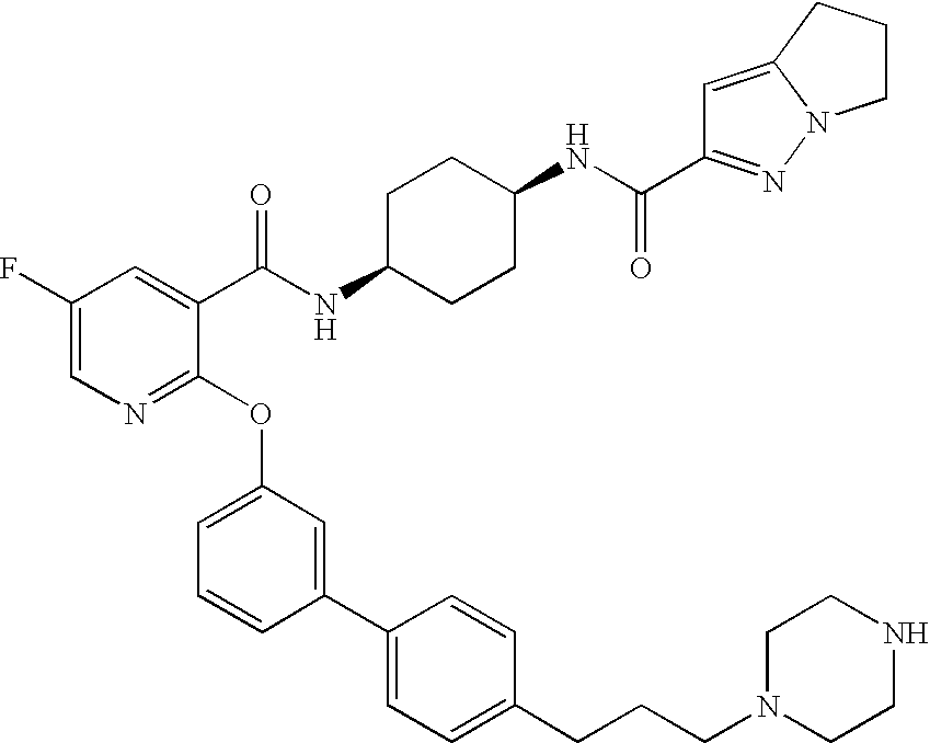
C1(F)=CN=C(OC2=CC=CC(C3=CC=C(CCCN4CCNCC4)C=C3)=C2)C(C(NC2CCC(NC(=O)C3=NN4C(=C3)CCC4)CC2)=O)=C1
